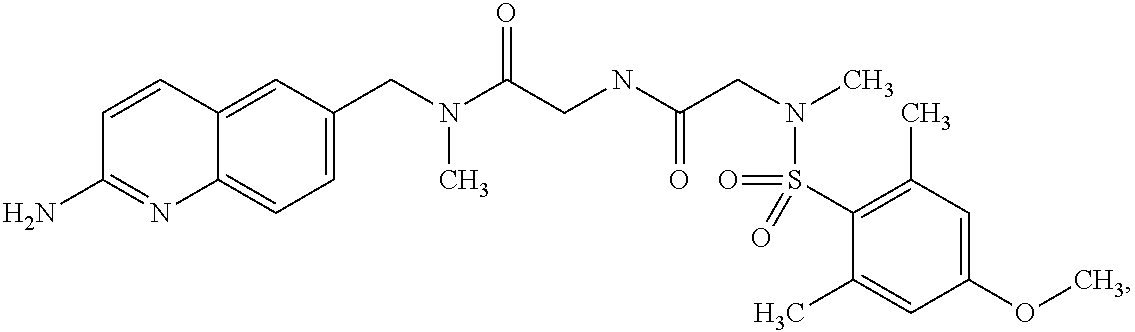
C1(CN(C(CNC(CN(C)S(=O)(C2=C(C)C=C(OC)C=C2C)=O)=O)=O)C)=CC=C2C(=C1)C=CC(N)=N2
